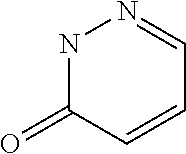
N1C(=O)C=CC=N1
